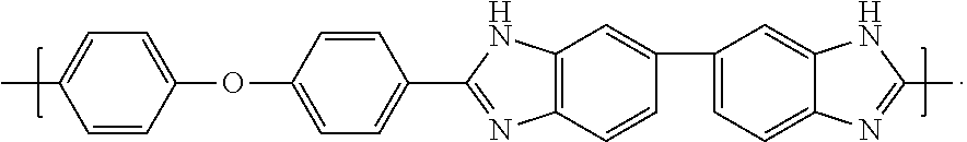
C1=C(OC2=CC=C(C3=NC4=C(C=C(C5=CC=C6C(=C5)NC(C)=N6)C=C4)N3)C=C2)C=CC(C)=C1
